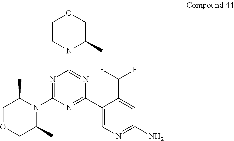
N1=C(N2C(C)COCC2C)N=C(C2=CN=C(N)C=C2C(F)F)N=C1N1C(C)COCC1
